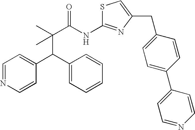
C1(C(C2=CC=CC=C2)C(C)(C(NC2=NC(CC3=CC=C(C4=CC=NC=C4)C=C3)=CS2)=O)C)=CC=NC=C1
